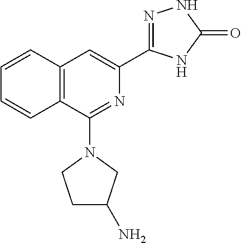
C1=CC2=C(C=C1)C(N1CCC(N)C1)=NC(C1=NNC(=O)N1)=C2
